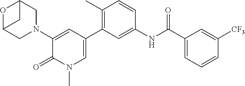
O1C2CN(C3=CC(C4=C(C)C=CC(NC(C5=CC=CC([CF3])=C5)=O)=C4)=CN(C)C3=O)CC1C2
